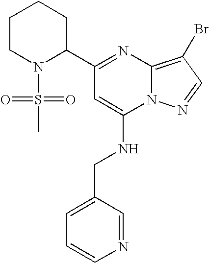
C1(C2=NC3=C(Br)C=NN3C(NCC3=CC=CN=C3)=C2)CCCCN1S(=O)(=O)C
